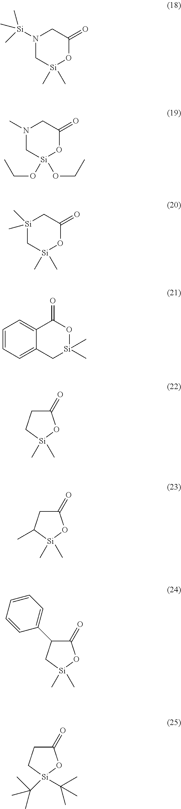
N1([Si](C)(C)C)C[Si](C)(C)OC(=O)C1.N1(C)C[Si](OCC)(OCC)OC(=O)C1.[Si]1(C)(C)C[Si](C)(C)OC(=O)C1.C1=CC=C2C(=C1)C(=O)O[Si](C)(C)C2.C1(=O)CC[Si](C)(C)O1.C1(=O)CC(C)[Si](C)(C)O1.C1(=O)C(C2=CC=CC=C2)C[Si](C)(C)O1.C1(=O)CC[Si](C(C)(C)C)(C(C)(C)C)O1
